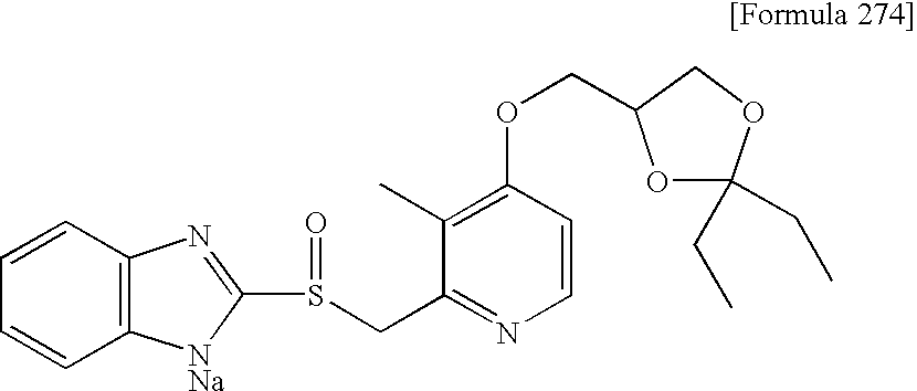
C1=CC=CC2=C1N=C(S(CC1=NC=CC(OCC3OC(CC)(CC)OC3)=C1C)=O)[NNa]2
